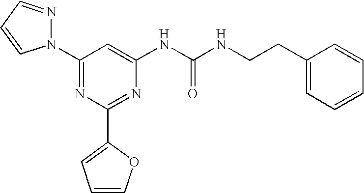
C1(N2N=CC=C2)=NC(C2=CC=CO2)=NC(NC(NCCC2=CC=CC=C2)=O)=C1
